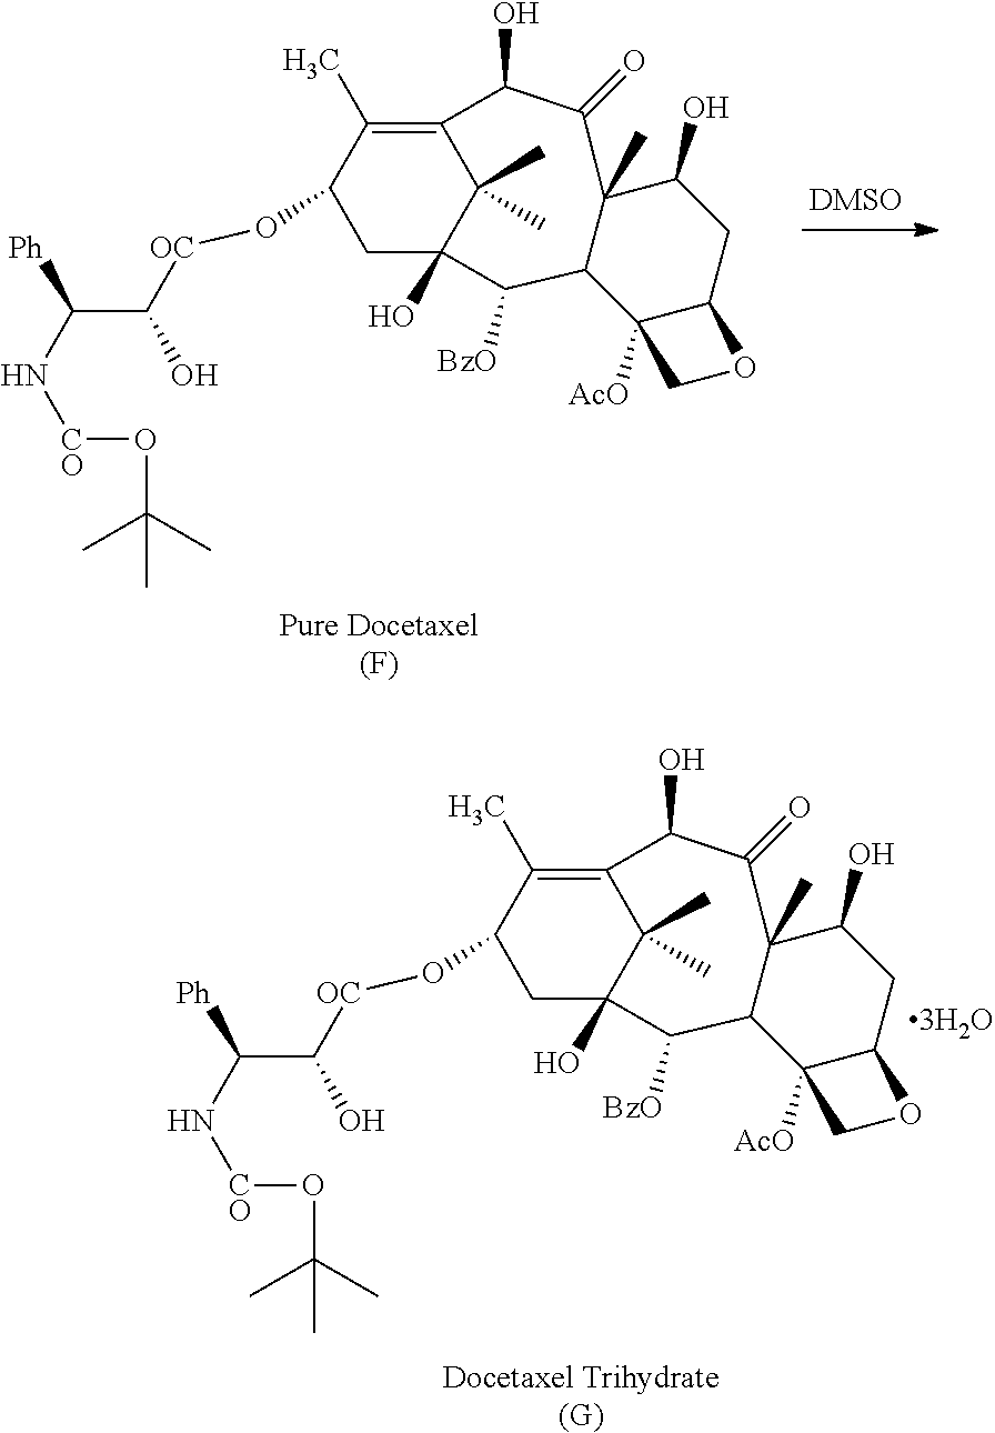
C1C2(O)C(C)(C)C(=C(C)C1O[OC]C(C(N[CO]OC(C)(C)C)[Ph])O)C(O)C(=O)C1(C)C(C2[BzO])C2([AcO])C(CC1O)OC2.[Pure Docetaxel(F)].C1C2(O)C(C)(C)C(=C(C)C1O[OC]C(C(N[CO]OC(C)(C)C)[Ph])O)C(O)C(=O)C1(C)C(C2[BzO])C2([AcO])C(CC1O)OC2.[Docetaxel Trihydrate(G)]
